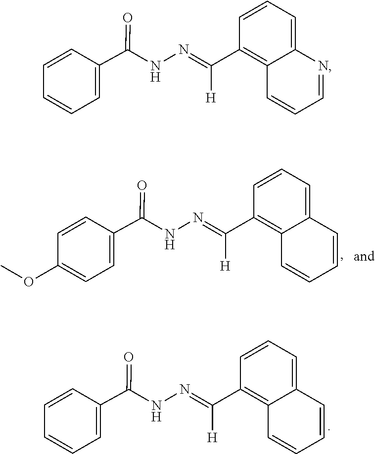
C1=C2C(=C(C([H])=NNC(=O)C3=CC=CC=C3)C=C1)C=CC=C2.C1=C2C(=C(C([H])=NNC(=O)C3=CC=C(OC)C=C3)C=C1)C=CC=C2.C1=C2C(=C(C([H])=NNC(=O)C3=CC=CC=C3)C=C1)C=CC=N2
